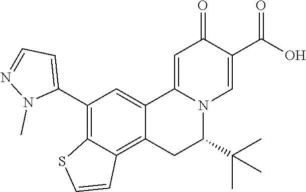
C12=CC(C3=CC=NN3C)=C3C(=C1CC(C(C)(C)C)N1C2=CC(=O)C(C(O)=O)=C1)C=CS3
